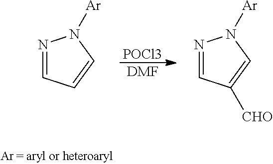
N1=CC([CHO])=CN1[Ar].[POCl3].[DMF].N1=CC=CN1[Ar]
